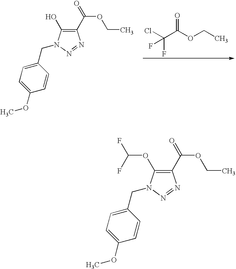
ClC(C(OCC)=O)(F)F.C1(C(OCC)=O)=C(O)N(CC2=CC=C(OC)C=C2)N=N1.C1(C(OCC)=O)=C(OC(F)F)N(CC2=CC=C(OC)C=C2)N=N1
